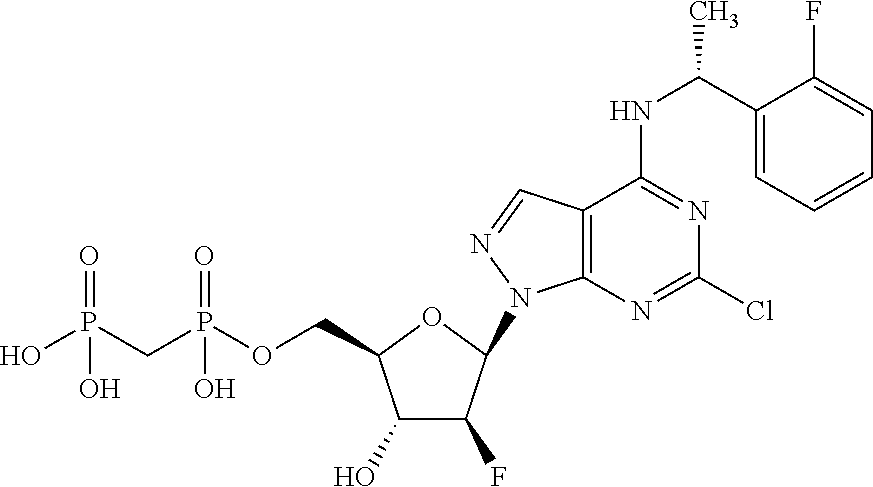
C1(O)C(F)C(N2C3=C(C=N2)C(NC(C2=CC=CC=C2F)C)=NC(Cl)=N3)OC1COP(CP(O)(=O)O)(=O)O
